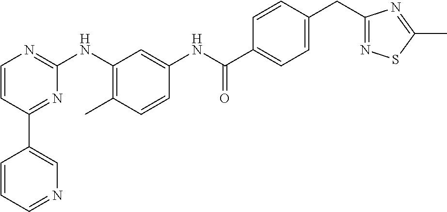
C1(C2=CN=CC=C2)=NC(NC2=C(C)C=CC(NC(C3=CC=C(CC4=NSC(C)=N4)C=C3)=O)=C2)=NC=C1
